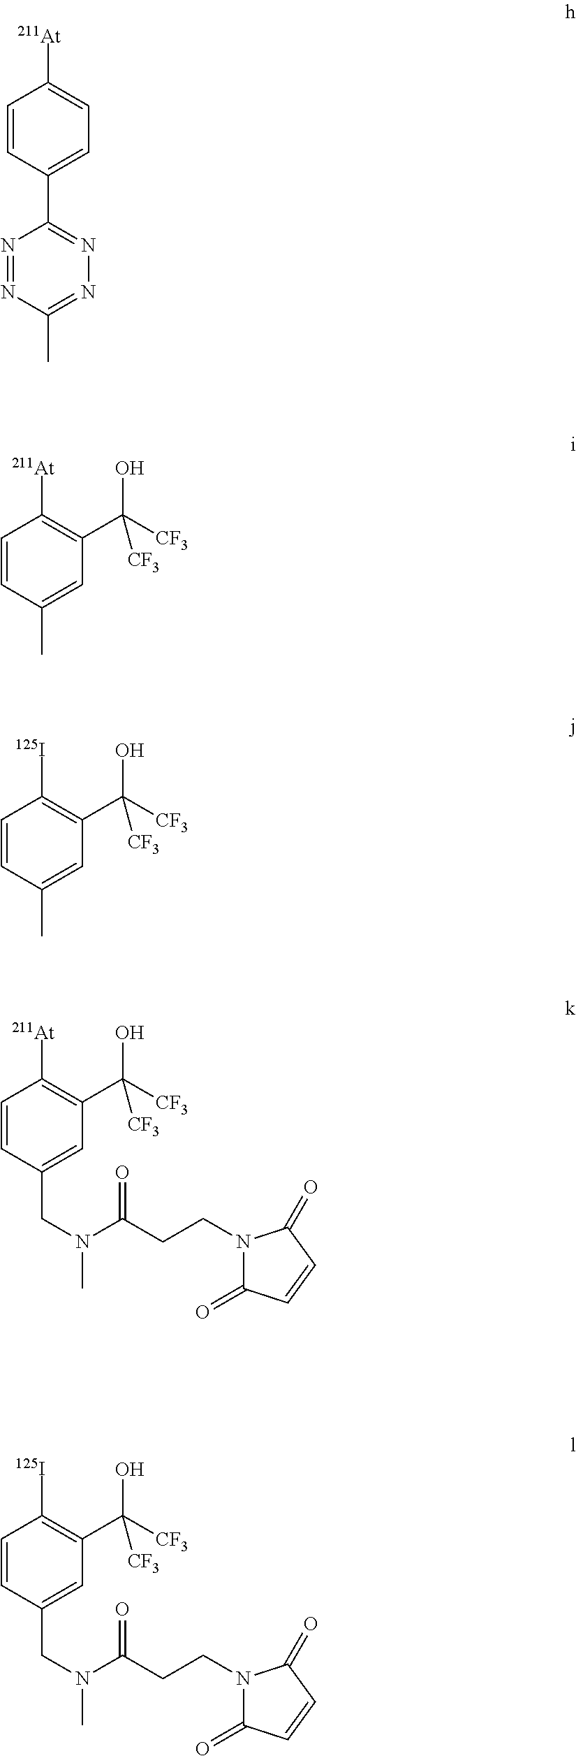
[At]C1=C(C([CF3])([CF3])O)C=C(CN(C)C(=O)CCN2C(=O)C=CC2=O)C=C1.[At]C1=CC=C(C2=NN=C(C)N=N2)C=C1.[At]C1=C(C([CF3])([CF3])O)C=C(C)C=C1.C([CF3])([CF3])(O)C1=C([125I])C=CC(C)=C1.[125I]C1=C(C([CF3])([CF3])O)C=C(CN(C)C(=O)CCN2C(=O)C=CC2=O)C=C1
